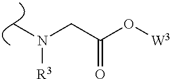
C(C(O[W3])=O)N(C)[R3]
